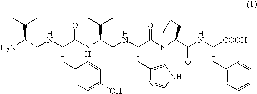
NC(CNC(C(NC(CNC(C(N1C(C(NC([COOH])CC2=CC=CC=C2)=O)CCC1)=O)CC1=CNC=N1)C(C)C)=O)CC1=CC=C(O)C=C1)C(C)C
